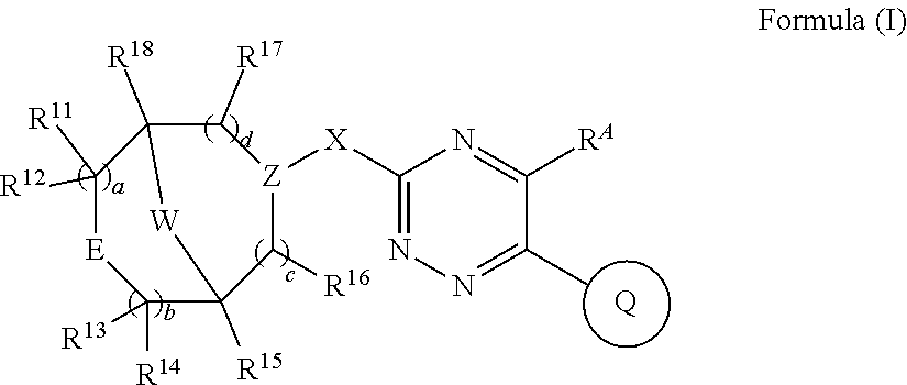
[Q].C1([R16])[Z]([X]C2=NN=C(C)C([RA])=N2)C([R17])C2([R18])C([R11])([R12])[E]C([R13])([R14])C1([R15])[W]2
